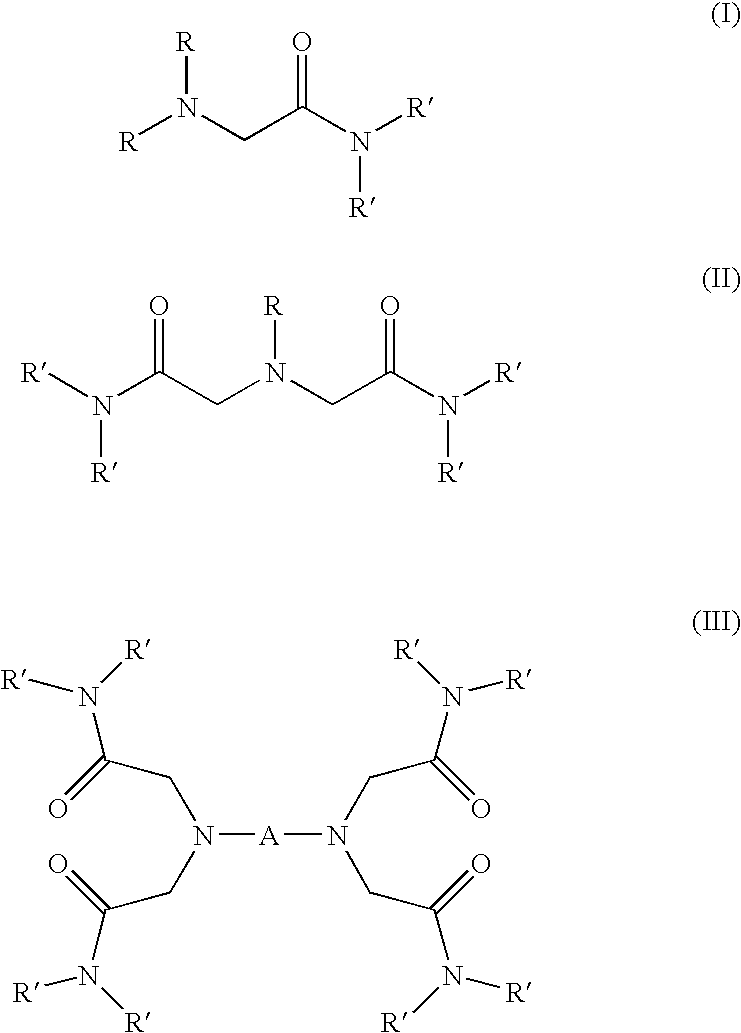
[R]N(CC(N([R])[R])=O)[R].C(N(CC(N([R])[R])=O)[R])C(N([R])[R])=O.N([A]N(CC(=O)N([R])[R])CC(N([R])[R])=O)(CC(N([R])[R])=O)CC(N([R])[R])=O
